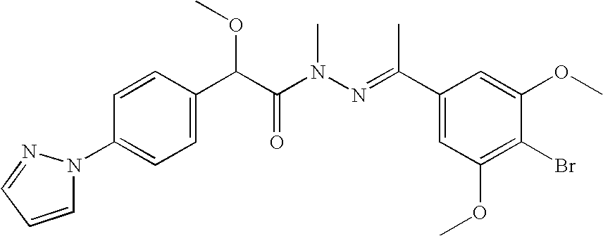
C1=CC(C(C(N(N=C(C2=CC(OC)=C(Br)C(OC)=C2)C)C)=O)OC)=CC=C1N1C=CC=N1
